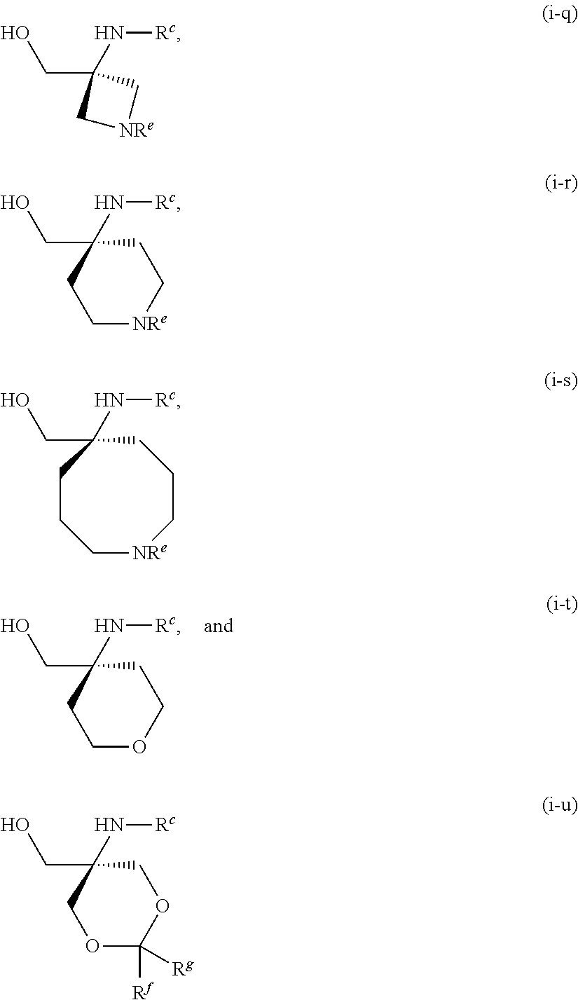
C1CC(CO)(N[Rc])CCO1.[NRe]1CC(CO)(N[Rc])C1.C1CC(CO)(N[Rc])CC[NRe]1.C1CC[NRe]CCCC1(CO)N[Rc].O1CC(CO)(N[Rc])COC1([Rf])[Rg]
